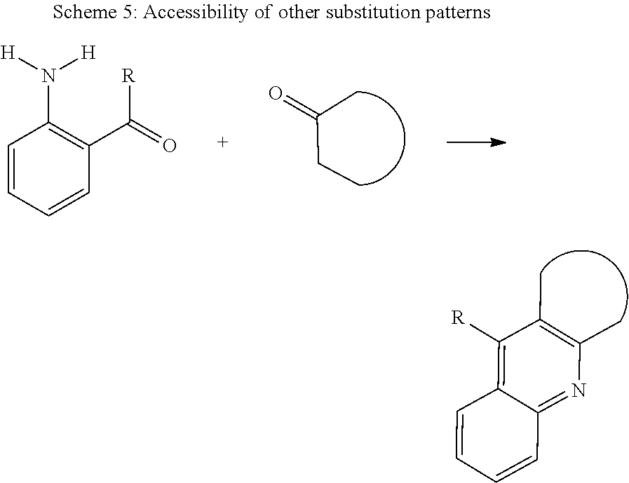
CC1=C(C)C([R])=C2C=CC=CC2=N1.C(C(C)=O)C.C1=CC=CC(C([R])=O)=C1N([H])[H]
